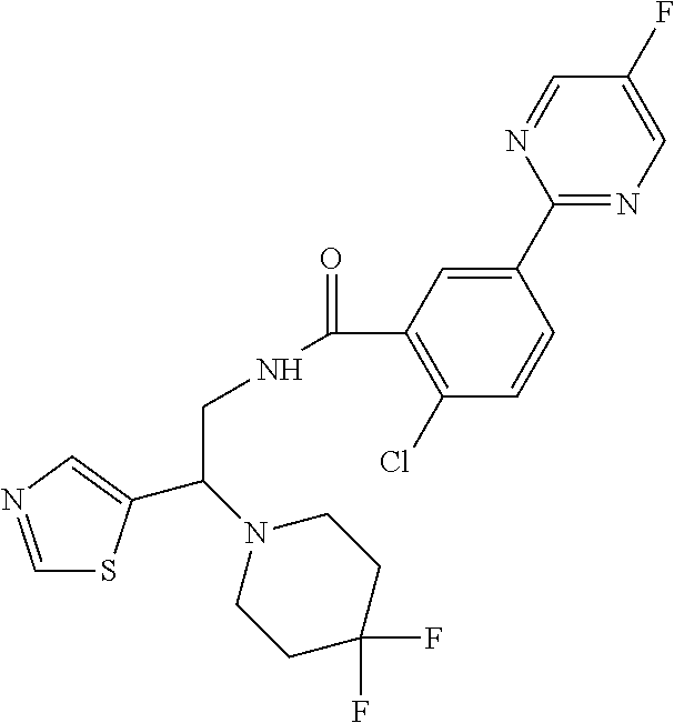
C1=NC=C(C(N2CCC(F)(F)CC2)CNC(=O)C2=C(Cl)C=CC(C3=NC=C(F)C=N3)=C2)S1
